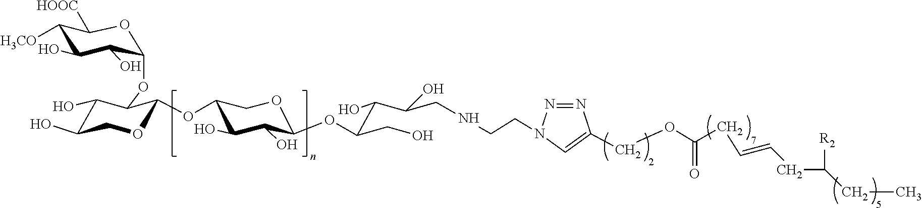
C1([H3CO])C(O)C(O)C(OC2C(O)C(O)COC2OC2C(O)C(O)C(OC(C(C(CNCCN3N=NC(COC(CC=CCC([R2])CC)=O)=C3)O)O)CO)OC2)OC1[HOOC]
